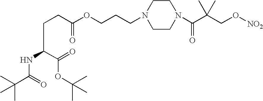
CC(C(=O)NC(C(OC(C)(C)C)=O)CCC(OCCCN1CCN(C(C(CO[NO2])(C)C)=O)CC1)=O)(C)C
